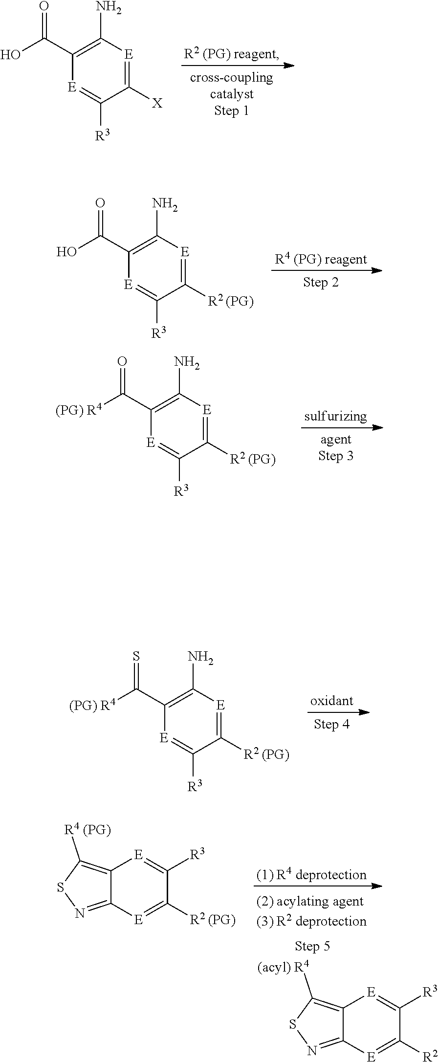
C1(C(O)=O)=C(N)[E]=C([X])C([R3])=[E]1.C1(C(O)=O)=C(N)[E]=C([R2 (PG)])C([R3])=[E]1.C1(C([(PG) R4])=O)=C(N)[E]=C([R2 (PG)])C([R3])=[E]1.C1(C([(PG) R4])=S)=C(N)[E]=C([R2 (PG)])C([R3])=[E]1.C12=C([R4 (PG)])SN=C1[E]=C([R2 (PG)])C([R3])=[E]2.C12=C([(acyl) R4])SN=C1[E]=C([R2])C([R3])=[E]2
